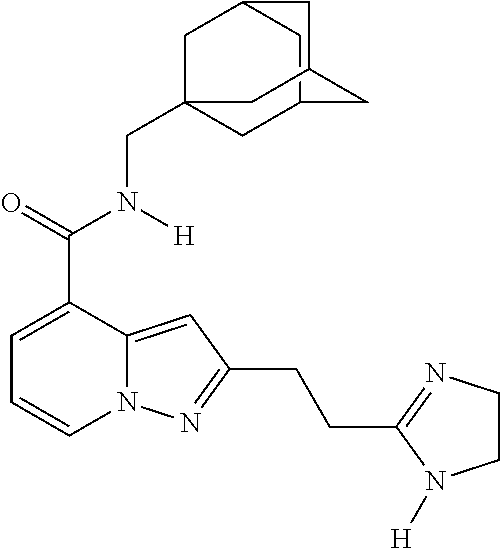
C1=C(C(=O)N([H])CC23CC4CC(C2)CC(C4)C3)C2=CC(CCC3=NCCN3[H])=NN2C=C1
